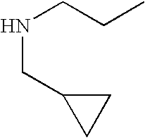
N(CCC)CC1CC1
